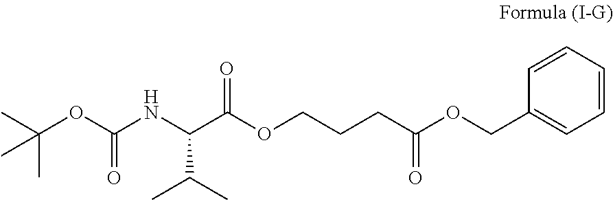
N(C(C(OCCCC(=O)OCC1=CC=CC=C1)=O)C(C)C)C(OC(C)(C)C)=O
